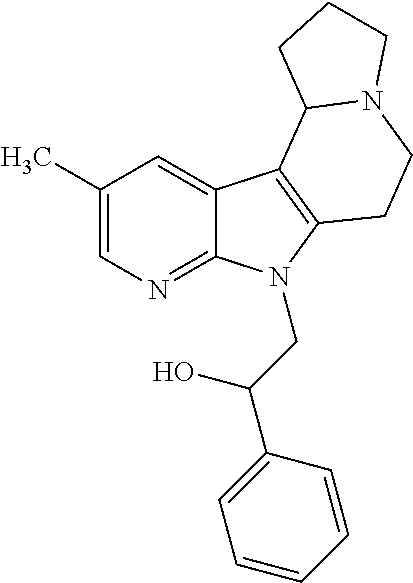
C1(C)=CN=C2C(=C1)C1=C(N2CC(C2=CC=CC=C2)O)CCN2C1CCC2
